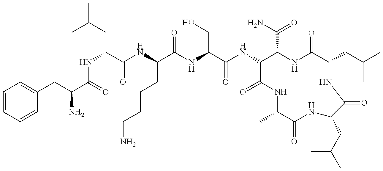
C1=CC=CC(CC(C(=O)NC(CC(C)C)C(NC(C(NC(CO)C(NC2C(C(N)=O)NC(=O)C(CC(C)C)NC(=O)C(CC(C)C)NC(=O)C(C)NC2=O)=O)=O)CCCCN)=O)N)=C1
